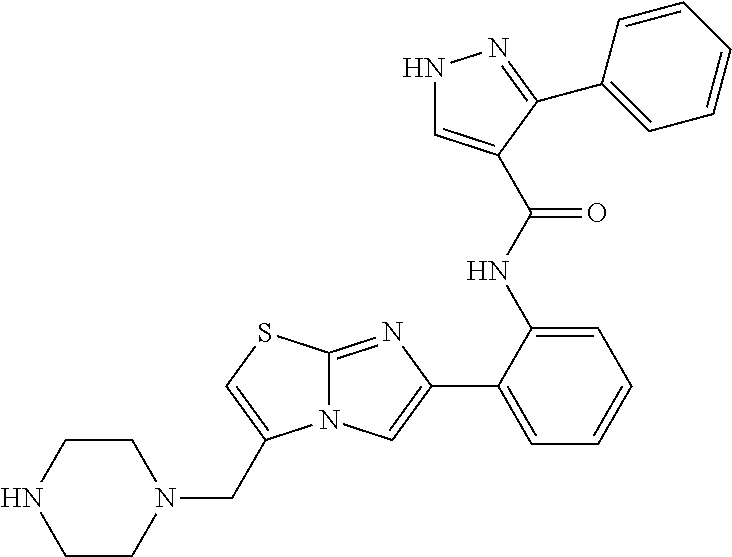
C1(NC(=O)C2=CNN=C2C2=CC=CC=C2)=CC=CC=C1C1=CN2C(=N1)SC=C2CN1CCNCC1
